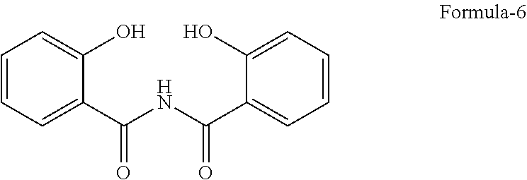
C1=CC=C(C(NC(C2=CC=CC=C2O)=O)=O)C(O)=C1
